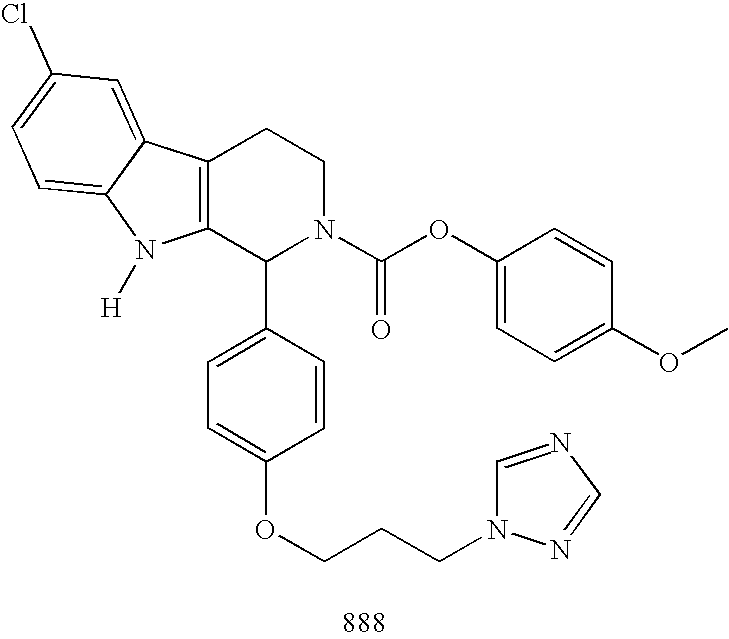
C12=C(C(C3=CC=C(OCCCN4C=NC=N4)C=C3)N(C(OC3=CC=C(OC)C=C3)=O)CC1)N([H])C1=CC=C(Cl)C=C21
